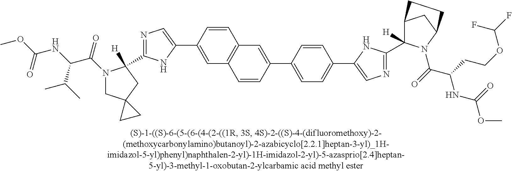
C1(C2([H])N(C(C(NC(OC)=O)C(C)C)=O)CC3(C2)CC3)=NC=C(C2=CC3=C(C=C2)C=C(C2=CC=C(C4=CN=C(C5([H])C6CC(N5C(=O)C(CCOC(F)F)NC(=O)OC)CC6)N4)C=C2)C=C3)N1
